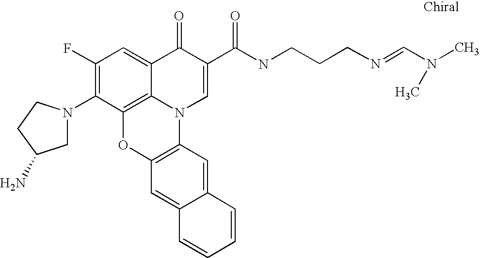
C1(F)=C(N2CC(N)CC2)C2=C3C(=C1)C(=O)C(C(=O)NCCCN=CN(C)C)=CN3C1=C(O2)C=C2C(=C1)C=CC=C2
